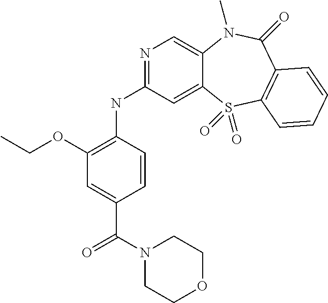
N(C1=NC=C2C(=C1)S(=O)(=O)C1=C(C(=O)N2C)C=CC=C1)C1=C(OCC)C=C(C(N2CCOCC2)=O)C=C1
